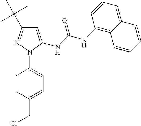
C1=C(NC(NC2=C3C(=CC=C2)C=CC=C3)=O)N(C2=CC=C(CCl)C=C2)N=C1C(C)(C)C
